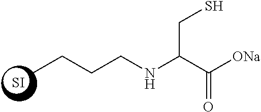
CCCCNC(C([ONa])=O)CS.[SI]
